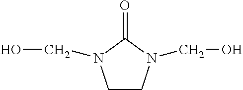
C1CN(CO)C(=O)N1CO
